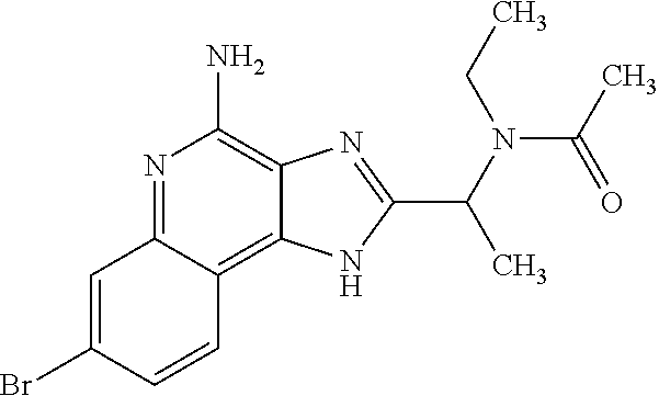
C1=C(Br)C=CC2=C3C(=C(N)N=C12)N=C(C(N(C(C)=O)CC)C)N3
